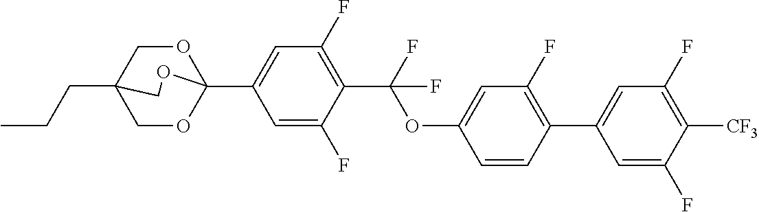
CCCC12COC(C3=CC(F)=C(C(OC4=CC(F)=C(C5=CC(F)=C([CF3])C(F)=C5)C=C4)(F)F)C(F)=C3)(OC1)OC2
